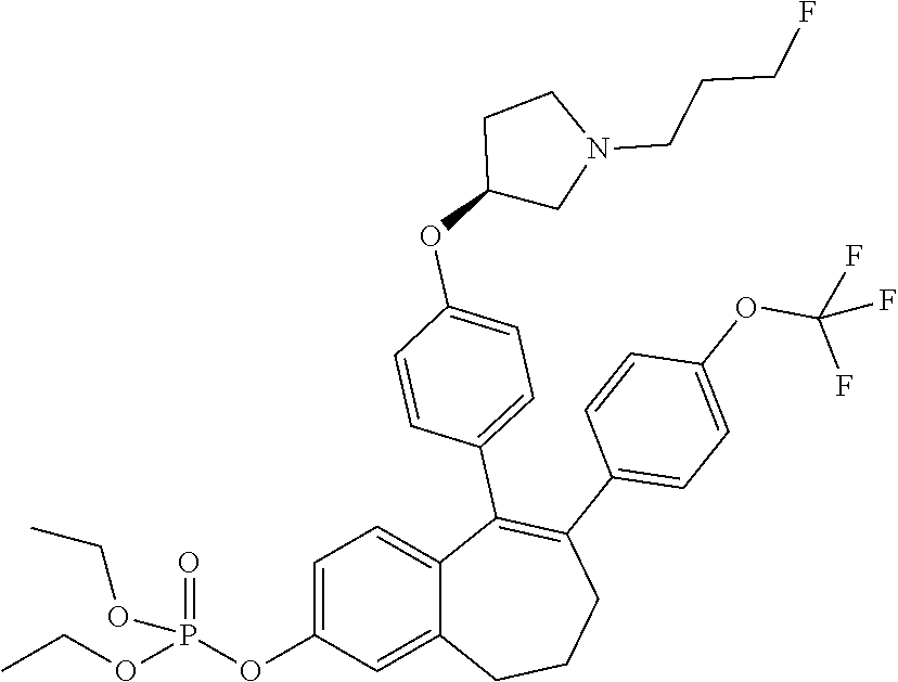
C1=C(OP(OCC)(=O)OCC)C=C2C(=C1)C(C1=CC=C(OC3CN(CCCF)CC3)C=C1)=C(C1=CC=C(OC(F)(F)F)C=C1)CCC2
